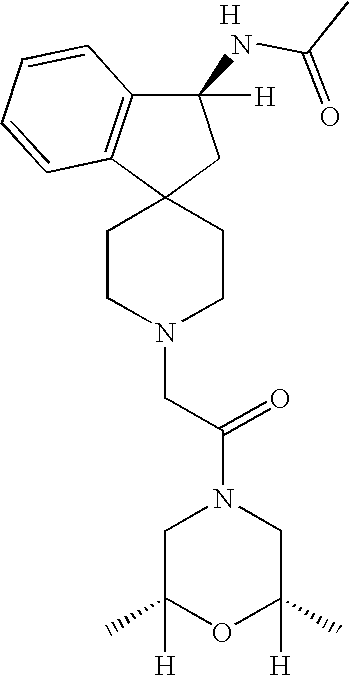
C(N1CCC2(CC1)CC(NC(C)=O)([H])C1=C2C=CC=C1)C(N1CC(C)([H])OC(C)([H])C1)=O.[H]
